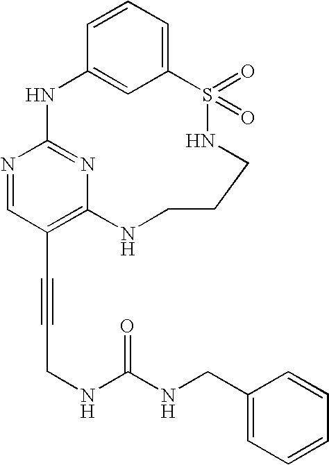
C1=CC=C2C=C1NC1=NC(=C(C#CCNC(NCC3=CC=CC=C3)=O)C=N1)NCCCNS2(=O)=O
